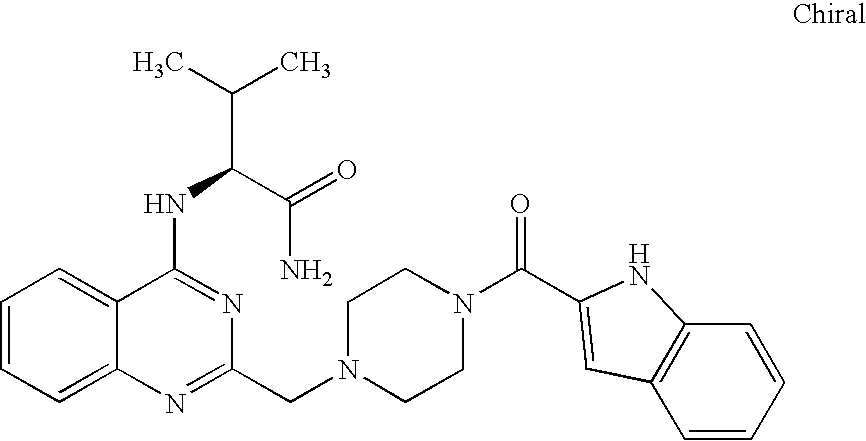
C1=CC=C2C(=C1)C(NC(C(C)C)C(=O)N)=NC(CN1CCN(C(=O)C3=CC4=C(C=CC=C4)N3)CC1)=N2
